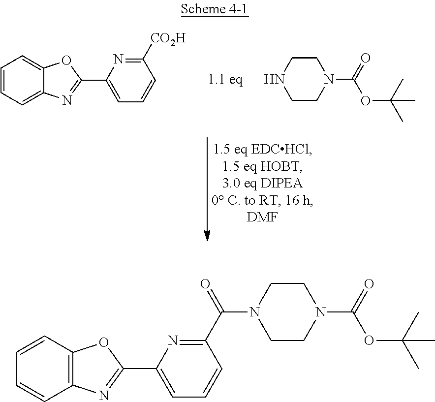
C1=CC=C2C(=C1)OC(C1=CC=CC([CO2H])=N1)=N2.C1CN(C(OC(C)(C)C)=O)CCN1.C12=C(C=CC=C1)OC(C1=CC=CC(C(N3CCN(C(OC(C)(C)C)=O)CC3)=O)=N1)=N2
